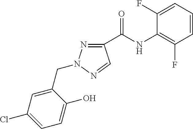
C1=CC=C(F)C(NC(C2=NN(CC3=CC(Cl)=CC=C3O)N=C2)=O)=C1F
